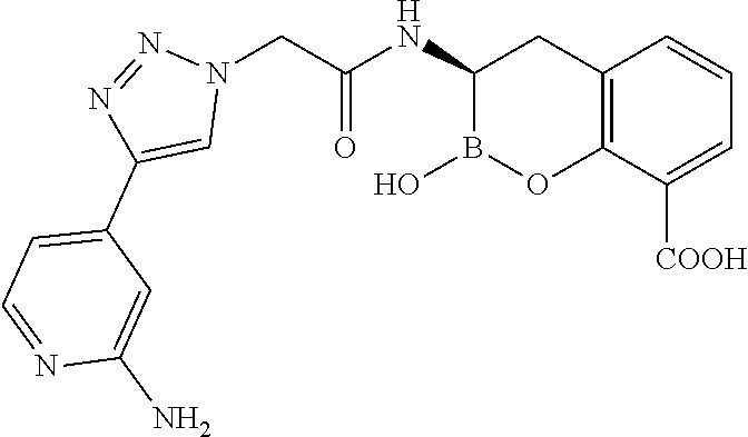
C1(NC(CN2N=NC(C3=CC=NC(N)=C3)=C2)=O)B(O)OC2=C(C1)C=CC=C2[COOH]
